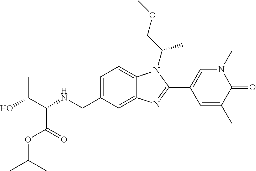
OC(C(NCC1=CC=C2C(=C1)N=C(C1=CN(C)C(=O)C(C)=C1)N2C(COC)C)C(=O)OC(C)C)C
